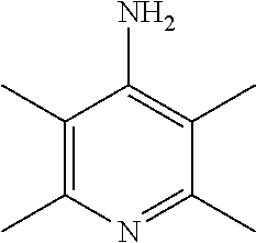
C1(C)=C(N)C(C)=C(C)N=C1C
